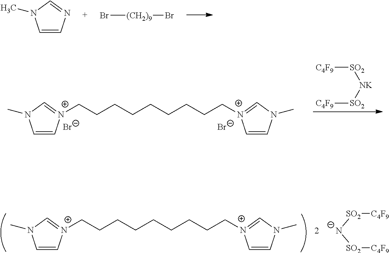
Br[(CH2)9]Br.C1=CN=CN1C.C1=C[N+](CCCCCCCCC[N+]2=CN(C)C=C2)=CN1C.[Br-].[Br-].[SO2]([C4F9])[NK][SO2][C4F9].C1=C[N+](CCCCCCCCC[N+]2=CN(C)C=C2)=CN1C.[SO2]([N-][SO2][C4F9])[C4F9]
